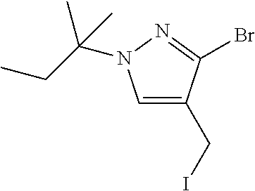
C1=C(CI)C(Br)=NN1C(CC)(C)C
